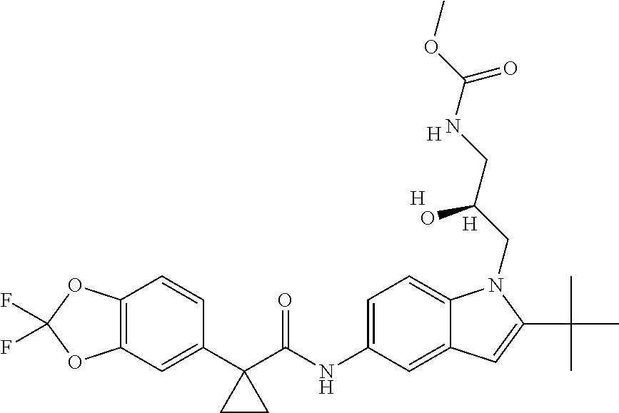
C12=C(C=C(C3(C(NC4=CC=C5C(=C4)C=C(C(C)(C)C)N5CC(CNC(OC)=O)O)=O)CC3)C=C1)OC(F)(F)O2.[H].[H].[H]
